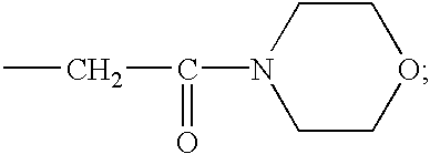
C1COCCN1C(CC)=O
